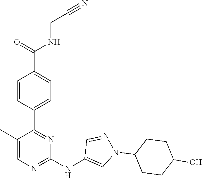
C1(C2=NC(NC3=CN(C4CCC(O)CC4)N=C3)=NC=C2C)=CC=C(C(=O)NCC#N)C=C1
